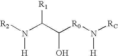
[R2]N(C(C([R0]N([RC])[H])O)[R1])[H]
